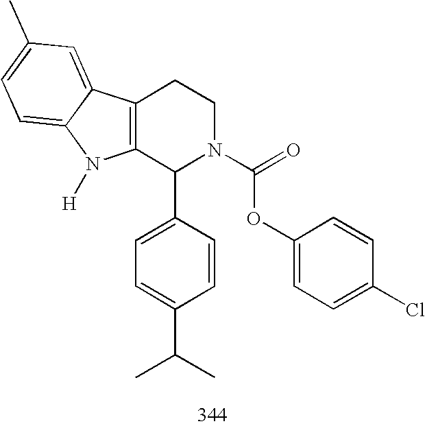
C12=C(C(C3=CC=C(C(C)C)C=C3)N(C(=O)OC3=CC=C(Cl)C=C3)CC1)N([H])C1=CC=C(C)C=C21
